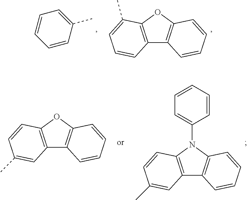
C12=C(OC3=C1C=CC=C3)C(C)=CC=C2.C1=CC=CC(C)=C1.C12=C(N(C3=CC=CC=C3)C3=C1C=CC=C3)C=CC(C)=C2.C12=C(OC3=C1C=CC=C3)C=CC(C)=C2
